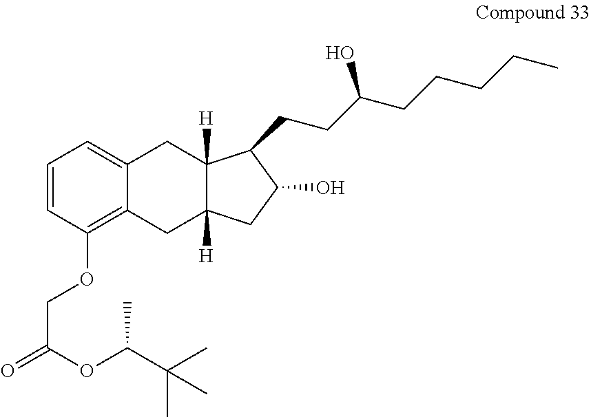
C1=CC(OCC(=O)OC(C(C)(C)C)C)=C2C(=C1)CC1([H])C([H])(C2)CC(O)C1CCC(CCCCC)O
